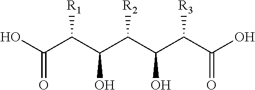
OC(C(C(O)C(C(C(C(O)=O)[R3])O)[R2])[R1])=O
